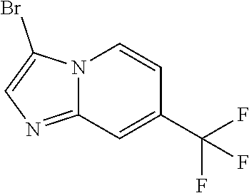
N12C(=NC=C1Br)C=C(C(F)(F)F)C=C2
